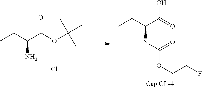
C(C(C(OC(C)(C)C)=O)N)(C)C.Cl.C(NC(OCCF)=O)(C(C)C)C(=O)O
